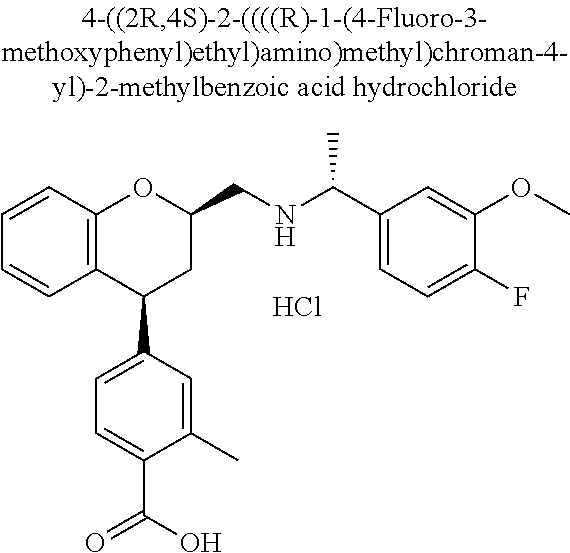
C12=C(C(C3=CC=C(C(O)=O)C(C)=C3)CC(CNC(C)C3=CC=C(F)C(OC)=C3)O1)C=CC=C2.Cl
